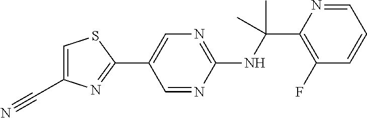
N(C(C1=C(F)C=CC=N1)(C)C)C1=NC=C(C2=NC(C#N)=CS2)C=N1
